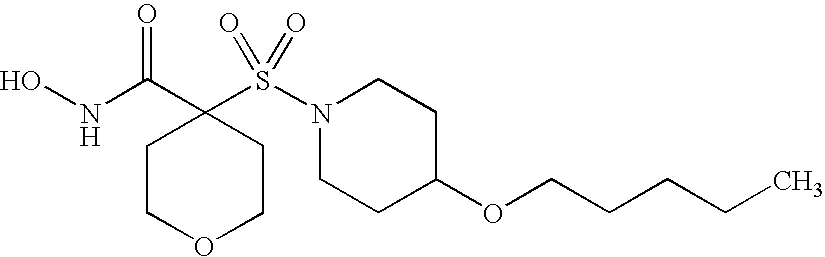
ONC(C1(S(N2CCC(OCCCCC)CC2)(=O)=O)CCOCC1)=O
